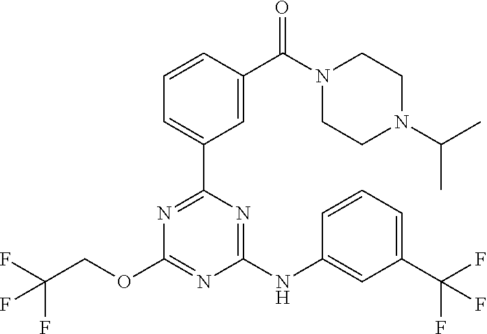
N1=C(OCC(F)(F)F)N=C(C2=CC=CC(C(N3CCN(C(C)C)CC3)=O)=C2)N=C1NC1=CC(C(F)(F)F)=CC=C1
